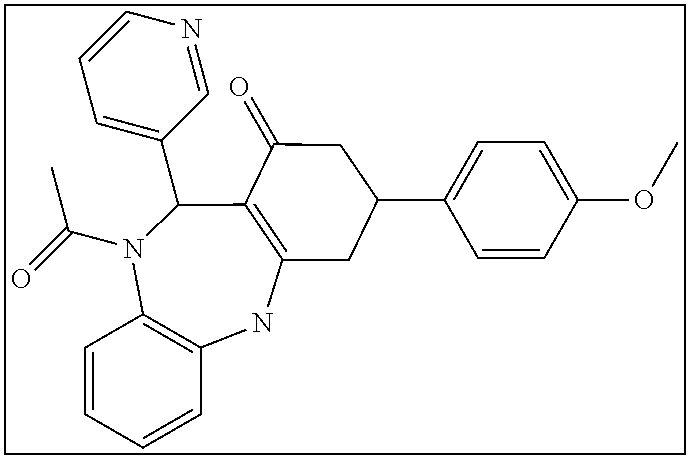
C1=CC=CC2=C1N(C(=O)C)C(C1=CC=CN=C1)C1=C(N2)CC(C2=CC=C(OC)C=C2)CC1=O
